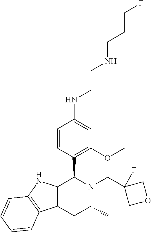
C12=C(CC(C)N(CC3(F)COC3)C1C1=C(OC)C=C(NCCNCCCF)C=C1)C1=C(N2)C=CC=C1
